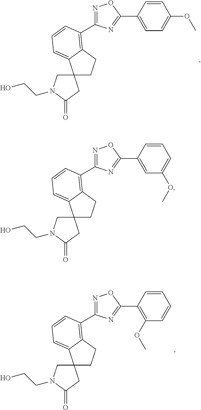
C12(CN(CCO)C(=O)C1)CCC1=C(C3=NOC(C4=C(OC)C=CC=C4)=N3)C=CC=C21.C12(CN(CCO)C(=O)C1)CCC1=C(C3=NOC(C4=CC=C(OC)C=C4)=N3)C=CC=C21.C12(CN(CCO)C(=O)C1)CCC1=C(C3=NOC(C4=CC(OC)=CC=C4)=N3)C=CC=C21
